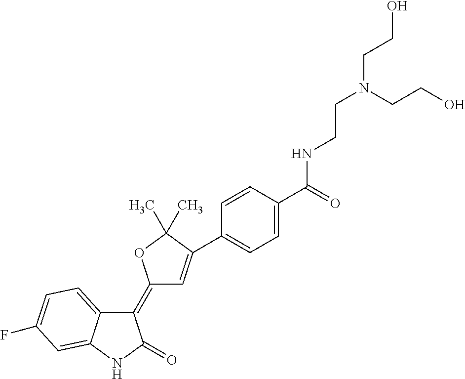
C1(=C2C=C(C3=CC=C(C(=O)NCCN(CCO)CCO)C=C3)C(C)(C)O2)C2=CC=C(F)C=C2NC1=O
